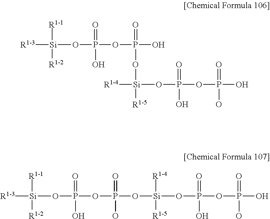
[R1-3][Si](OP(OP(O)(=O)O[Si]([R1-4])(OP(OP(O)(=O)O)(=O)O)[R1-5])(=O)O)([R1-1])[R1-2].[R1-3][Si](OP(OP(O[Si](OP(OP(O)(=O)O)(=O)O)([R1-4])[R1-5])(=O)O)(=O)O)([R1-1])[R1-2]
